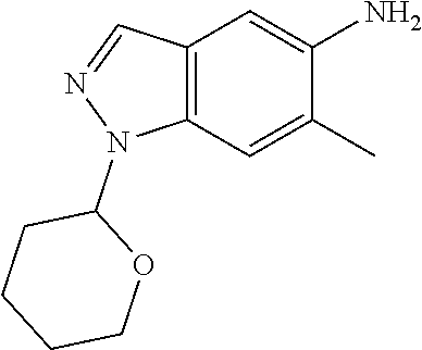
C12=C(C=C(C)C(N)=C1)N(C1CCCCO1)N=C2
